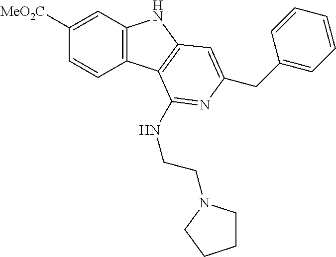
C1([MeO2C])=CC2=C(C=C1)C1=C(N2)C=C(CC2=CC=CC=C2)N=C1NCCN1CCCC1
